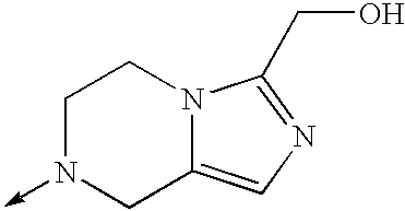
C1N(->C)CC2=CN=C(CO)N2C1
